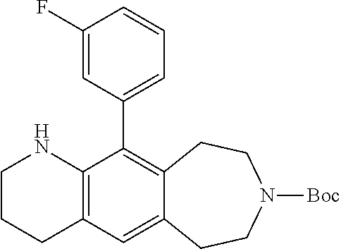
C12=C(C=C3C(=C1C1=CC=CC(F)=C1)CCN([Boc])CC3)CCCN2
